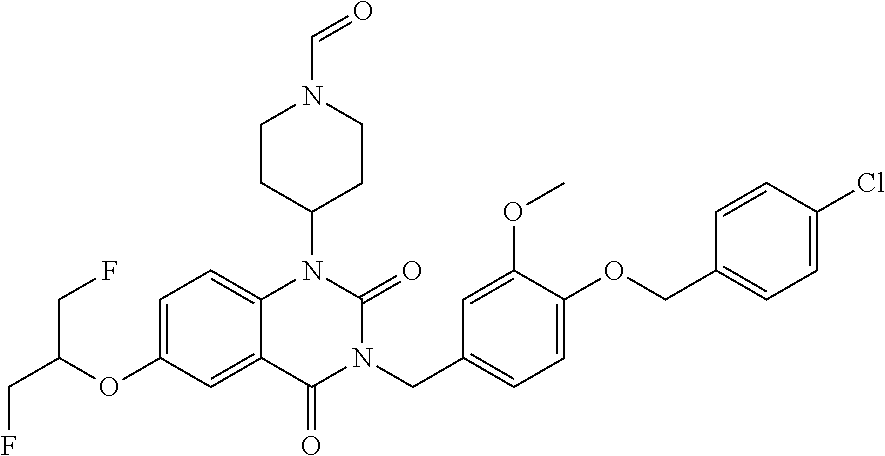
C1=C(OC(CF)CF)C=C2C(=C1)N(C1CCN(C=O)CC1)C(=O)N(CC1=CC=C(OCC3=CC=C(Cl)C=C3)C(OC)=C1)C2=O
